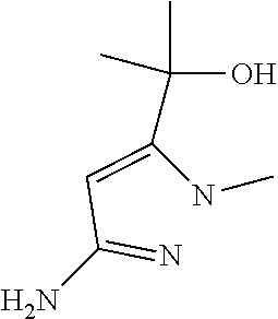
NC(=N)C=C(NC)C(O)(C)C
